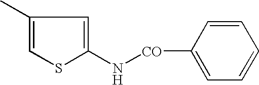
C1(C)=CSC(N[CO]C2=CC=CC=C2)=C1
